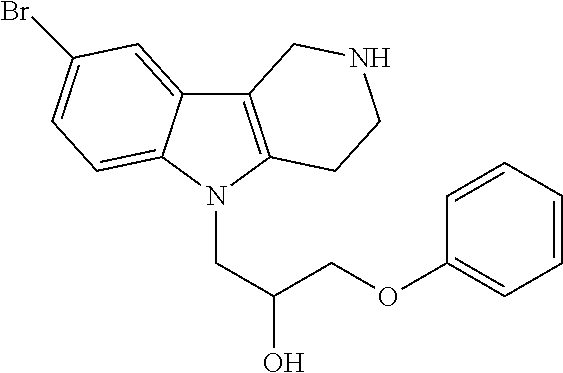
C12=C(N(CC(COC3=CC=CC=C3)O)C3=CC=C(Br)C=C13)CCNC2
